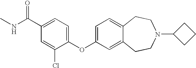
C1=C(OC2=CC=C(C(NC)=O)C=C2Cl)C=C2C(=C1)CCN(C1CCC1)CC2
